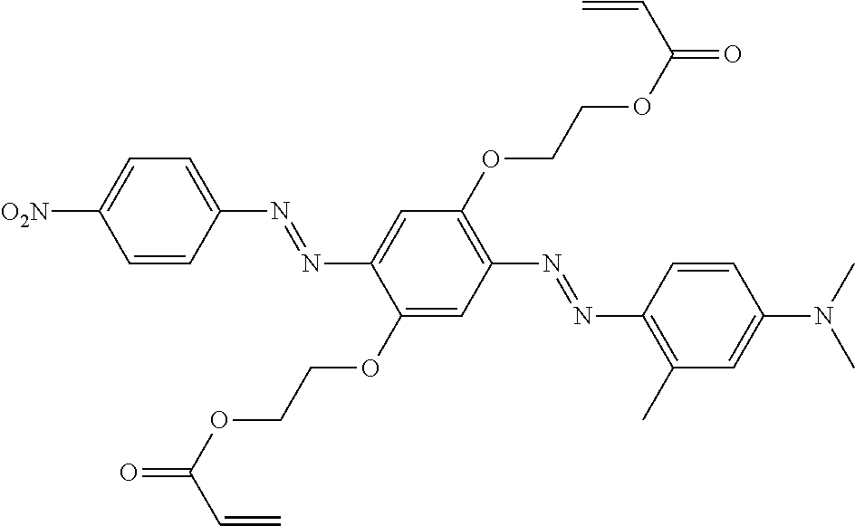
C1=CC(N=NC2=CC(OCCOC(=O)C=C)=C(N=NC3=C(C)C=C(N(C)C)C=C3)C=C2OCCOC(=O)C=C)=CC=C1[O2N]
